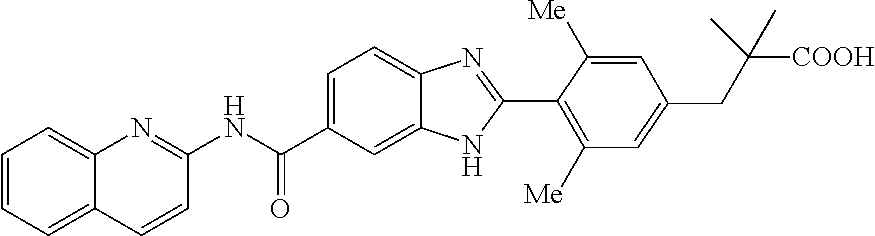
C1=CC(NC(C2=CC=C3C(=C2)NC(C2=C([Me])C=C(CC([COOH])(C)C)C=C2[Me])=N3)=O)=NC2=CC=CC=C12
